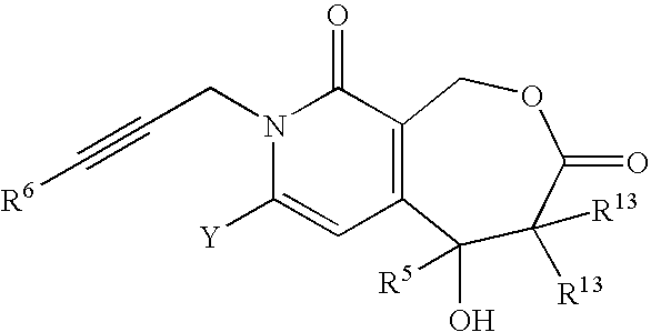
C12=C(C(O)([R5])C([R13])([R13])C(=O)OC1)C=C([Y])N(CC#C[R6])C2=O
